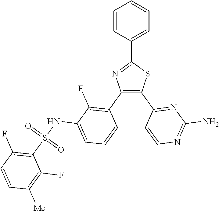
C1=C(C2=NC(C3=C(F)C(NS(C4=C(F)C=CC([Me])=C4F)(=O)=O)=CC=C3)=C(C3=NC(N)=NC=C3)S2)C=CC=C1
